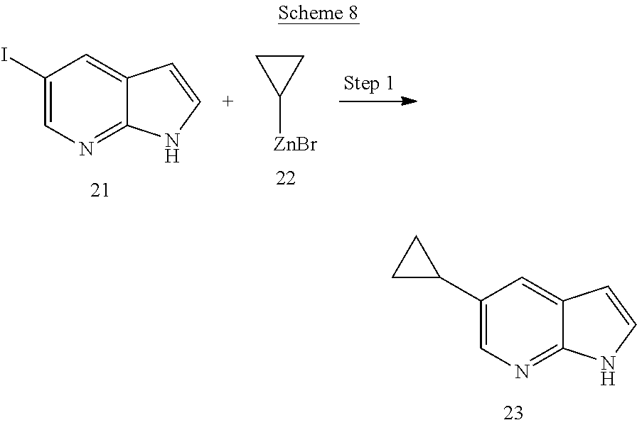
C1(I)=CN=C2C(=C1)C=CN2.C1CC1[ZnBr].C1(C2CC2)=CN=C2C(=C1)C=CN2
